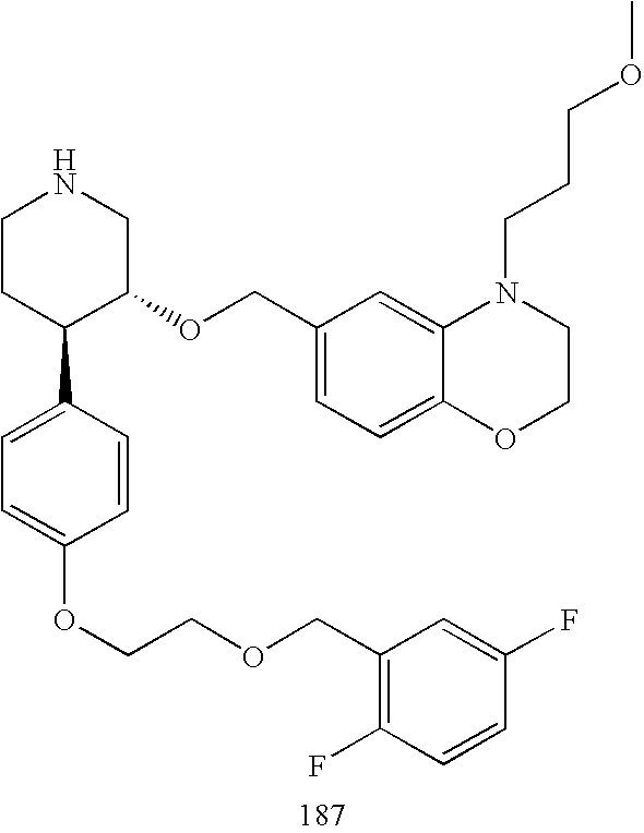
C1CC(C2=CC=C(OCCOCC3=C(F)C=CC(F)=C3)C=C2)C(OCC2=CC=C3C(=C2)N(CCCOC)CCO3)CN1
